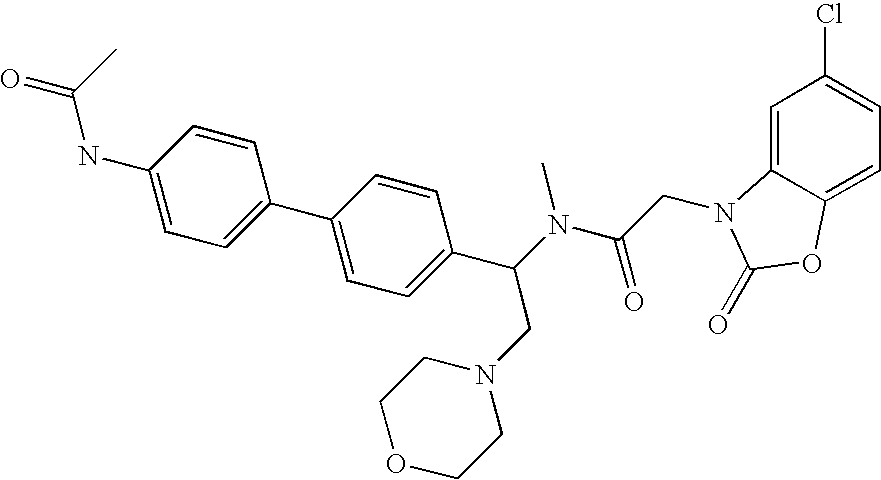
C1=C2C(=CC=C1Cl)OC(=O)N2CC(N(C(C1=CC=C(C2=CC=C(NC(C)=O)C=C2)C=C1)CN1CCOCC1)C)=O
